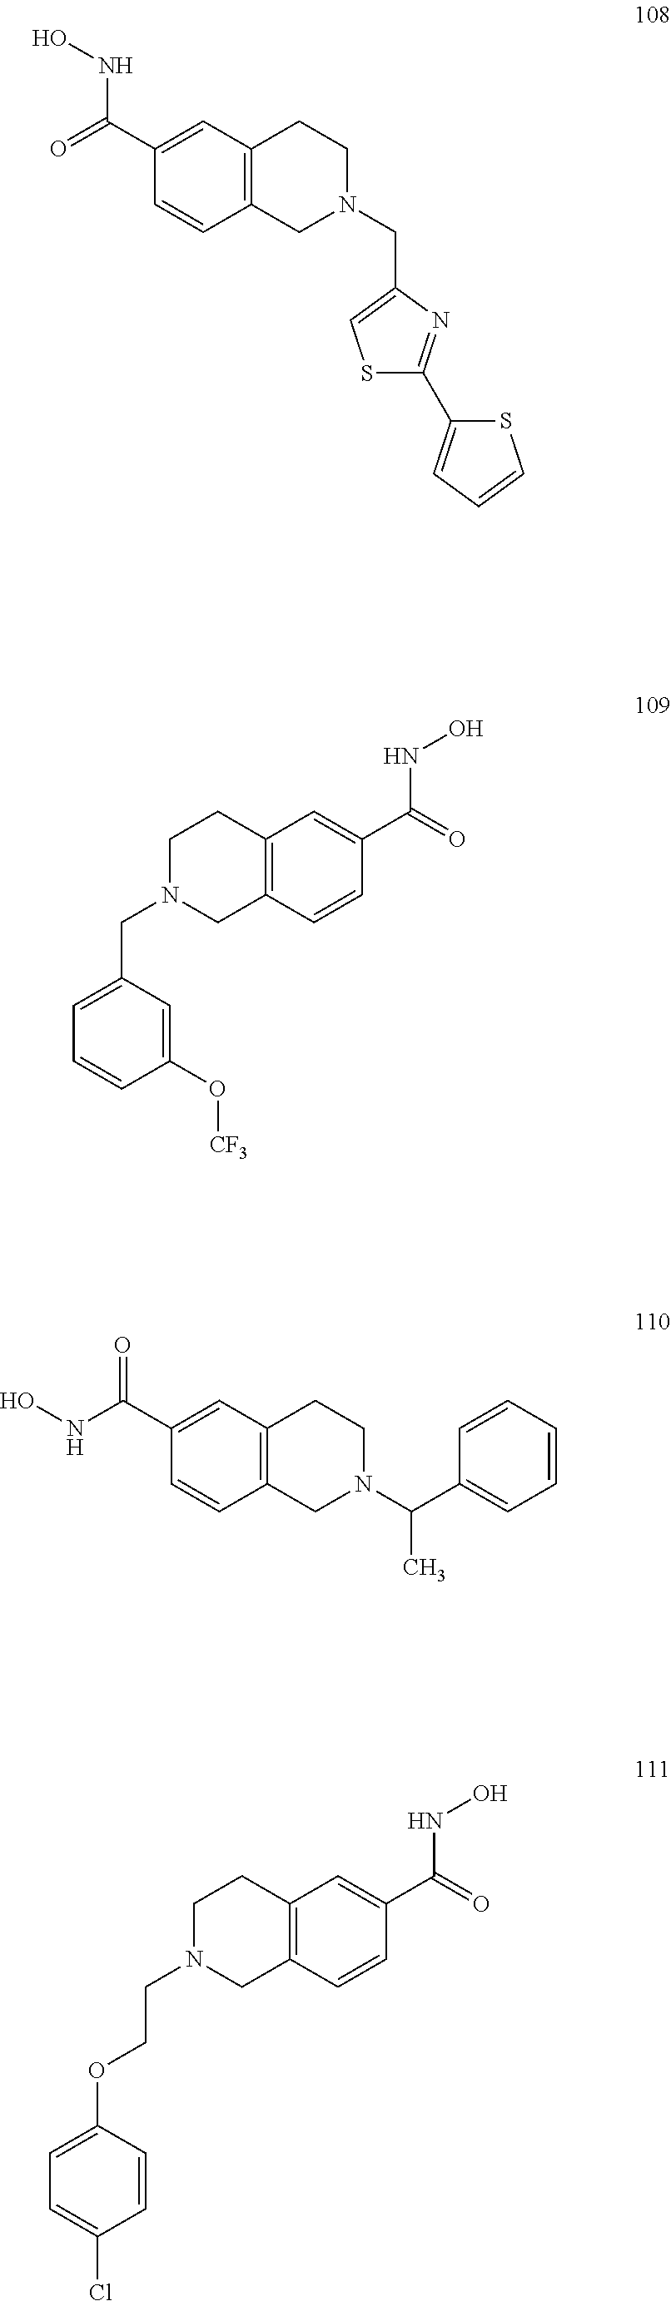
C(C1=CSC(C2=CC=CS2)=N1)N1CC2=C(CC1)C=C(C(=O)NO)C=C2.C(C1=CC=CC(O[CF3])=C1)N1CC2=C(CC1)C=C(C(=O)NO)C=C2.C1(C(NO)=O)=CC2=C(C=C1)CN(C(C1=CC=CC=C1)C)CC2.C(COC1=CC=C(Cl)C=C1)N1CC2=C(CC1)C=C(C(=O)NO)C=C2
